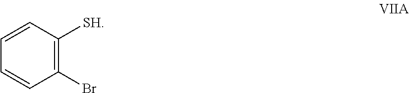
C1(Br)=C([SH])C=CC=C1
